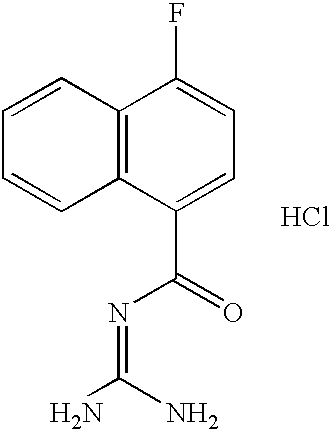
C12=C(C(C(=O)N=C(N)N)=CC=C1F)C=CC=C2.Cl
